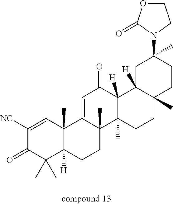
C1([NC])=CC2(C)C([H])(C(C)(C)C1=O)CCC1(C)C2=CC(=O)C2([H])C1(C)CCC1(C)C2([H])CC(C)(N2C(=O)OCC2)CC1
